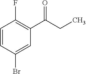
C1=CC(Br)=CC(C(CC)=O)=C1F
